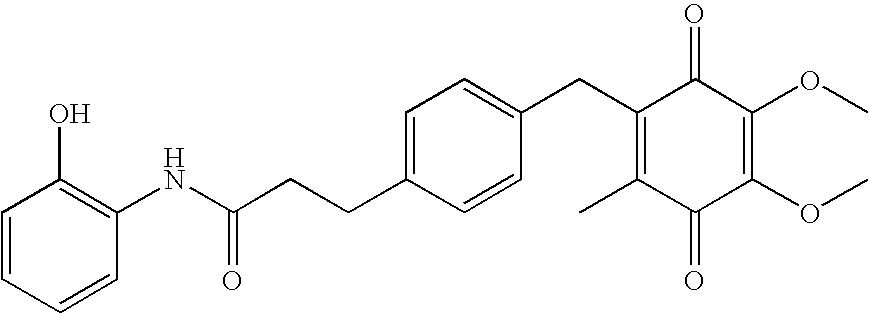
C1(=O)C(C)=C(CC2=CC=C(CCC(NC3=C(O)C=CC=C3)=O)C=C2)C(=O)C(OC)=C1OC
